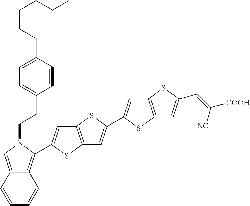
C1=CC(CCCCCC)=CC=C1CCN1C(C2=CC3=C(S2)C=C(C2=CC4=C(S2)C=C(C=C([COOH])[NC])S4)S3)=C2C(=C1)C=CC=C2
